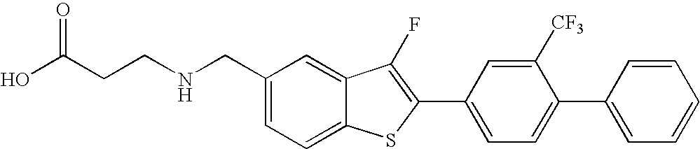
C1=C(CNCCC(O)=O)C=C2C(=C1)SC(C1=CC=C(C3=CC=CC=C3)C([CF3])=C1)=C2F
